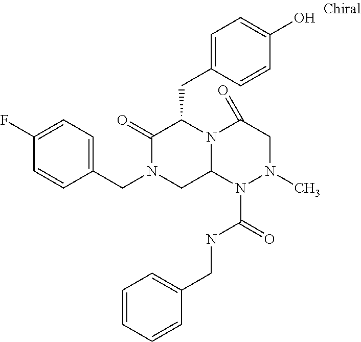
C1(CN2CC3N(C(CC4=CC=C(O)C=C4)C2=O)C(=O)CN(C)N3C(=O)NCC2=CC=CC=C2)=CC=C(F)C=C1
